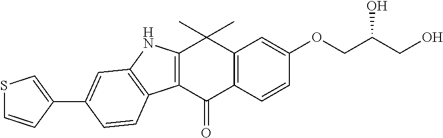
C12=C(C(=O)C3=C(C1(C)C)C=C(OCC(CO)O)C=C3)C1=C(N2)C=C(C2=CSC=C2)C=C1
